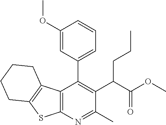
C12=C(N=C(C)C(C(C(OC)=O)CCC)=C1C1=CC=CC(OC)=C1)SC1=C2CCCC1
